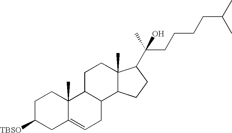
C1C([TBSO])CC2=CCC3C(C2(C)C1)CCC1(C)C3CCC1C(C)(CCCCC(C)C)O
